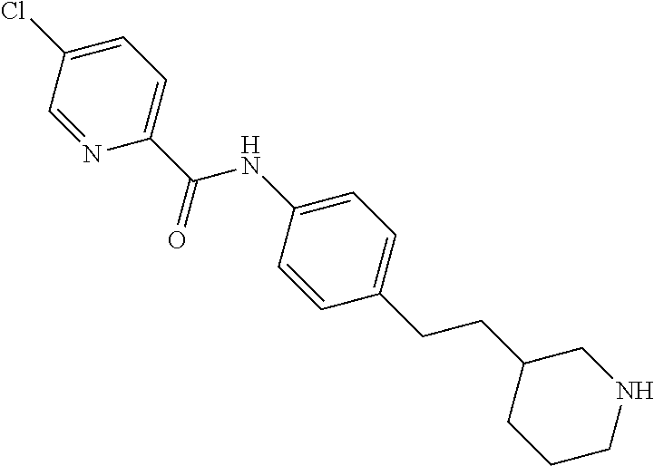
N1=CC(Cl)=CC=C1C(NC1=CC=C(CCC2CNCCC2)C=C1)=O
